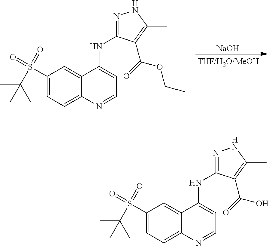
C1(S(=O)(=O)C(C)(C)C)=CC=C2C(=C1)C(NC1=NNC(C)=C1C(O)=O)=CC=N2.C1(S(=O)(=O)C(C)(C)C)=CC=C2C(=C1)C(NC1=NNC(C)=C1C(OCC)=O)=CC=N2.[NaOH]
